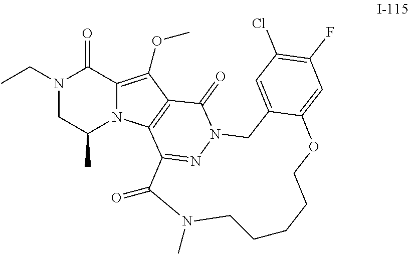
N1(CC)CC(C)N2C(=C(OC)C3=C2C2=NN(C3=O)CC3=CC(Cl)=C(F)C=C3OCCCCCN(C)C2=O)C1=O
